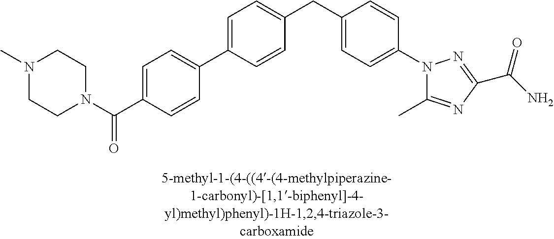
C1=C(C2=CC=C(C(=O)N3CCN(C)CC3)C=C2)C=CC(CC2=CC=C(N3C(C)=NC(C(=O)N)=N3)C=C2)=C1
